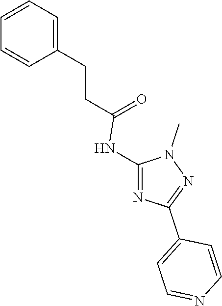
C1=C(CCC(=O)NC2=NC(C3=CC=NC=C3)=NN2C)C=CC=C1
